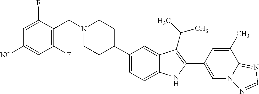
N1(CC2=C(F)C=C([NC])C=C2F)CCC(C2=CC=C3C(=C2)C(C(C)C)=C(C2=CN4C(=NC=N4)C(C)=C2)N3)CC1
